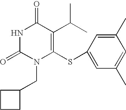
N1C(=O)N(CC2CCC2)C(SC2=CC(C)=CC(C)=C2)=C(C(C)C)C1=O
